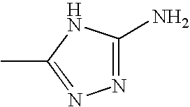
C1(N)=NN=C(C)N1
